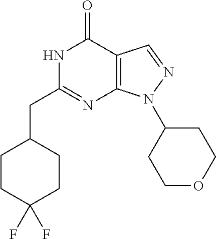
N1C(CC2CCC(F)(F)CC2)=NC2=C(C1=O)C=NN2C1CCOCC1
